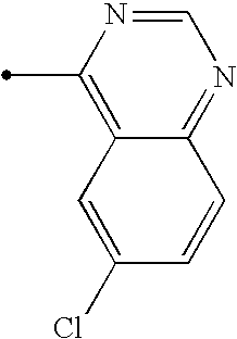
C1=NC(C)=C2C(=N1)C=CC(Cl)=C2
